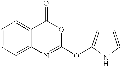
C1=CC=C2C(=C1)C(=O)OC(OC1=CC=CN1)=N2
